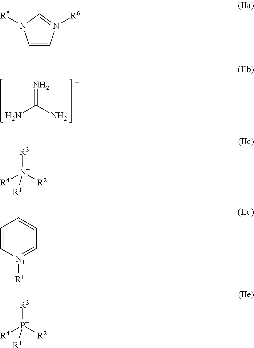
N=C(N)N.C1=CN([R6])=CN1[R5].[R3][N+]([R4])([R2])[R1].C1=C[N+]([R1])=CC=C1.[R3][P+]([R4])([R2])[R1]
